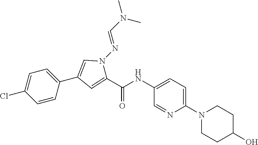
C1=C(Cl)C=CC(C2=CN(N=CN(C)C)C(C(NC3=CC=C(N4CCC(O)CC4)N=C3)=O)=C2)=C1
